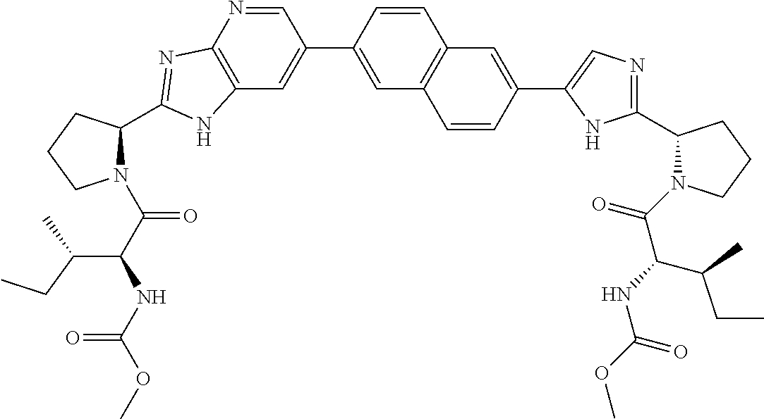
C12=C(N=CC(C3=CC4=C(C=C3)C=C(C3=CN=C(C5N(C(C(NC(=O)OC)C(CC)C)=O)CCC5)N3)C=C4)=C1)N=C(C1N(C(C(NC(OC)=O)C(C)CC)=O)CCC1)N2
